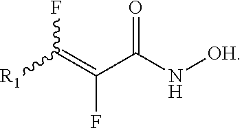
C(=C(C(N[OH])=O)F)([R1])F
